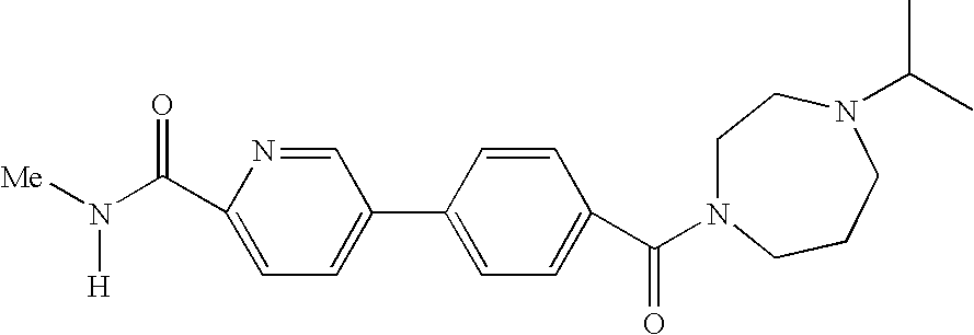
C1(C(=O)N2CCN(C(C)C)CCC2)=CC=C(C2=CC=C(C(N([Me])[H])=O)N=C2)C=C1
